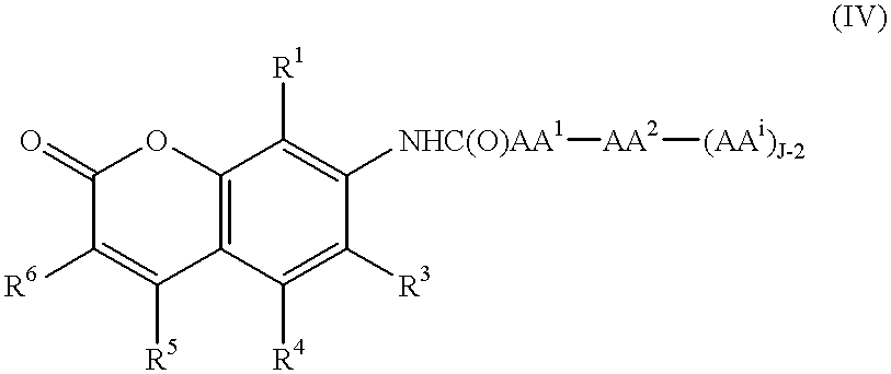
C1(=O)C([R6])=C([R5])C2=C(O1)C([R1])=C([NHC(O)AA1][AA2][(AAi)J-2])C([R3])=C2[R4]
